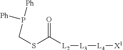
S(C(=O)[L2][L3][L4][X1])CP([Ph])[Ph]
